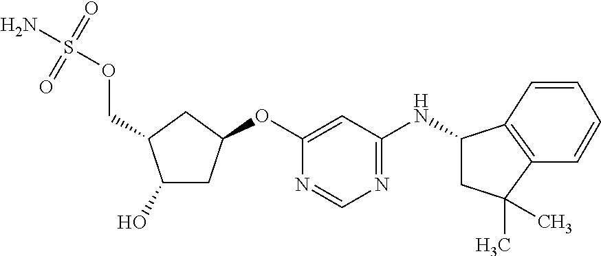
C1(O)CC(OC2=CC(NC3CC(C)(C)C4=C3C=CC=C4)=NC=N2)CC1COS(N)(=O)=O
